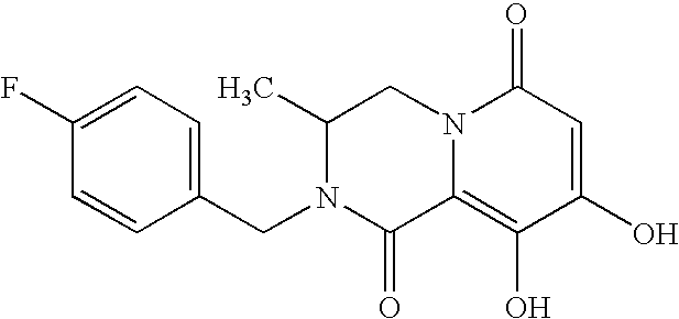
C1(C)N(CC2=CC=C(F)C=C2)C(=O)C2=C(O)C(O)=CC(=O)N2C1
